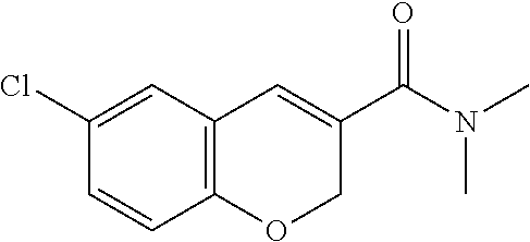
C12=C(C=C(Cl)C=C1)C=C(C(=O)N(C)C)CO2
